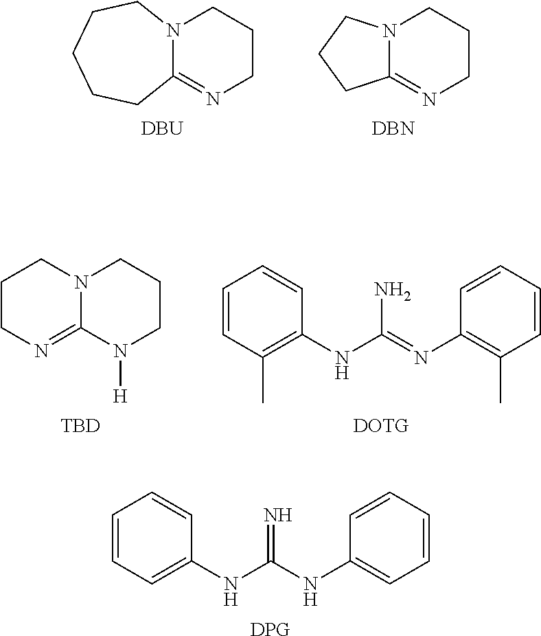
[DPG].C1=C(NC(NC2=CC=CC=C2)=N)C=CC=C1.N12C(=NCCC1)CCCCC2.[DBU].N12C(=NCCC1)CCC2.[DBN].C1CN=C2N(C1)CCCN2[H].[TBD].[DOTG].C1(C)=C(NC(=NC2=C(C)C=CC=C2)N)C=CC=C1
